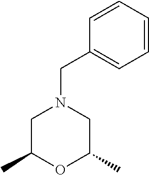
C1=CC=CC(CN2CC(C)OC(C)C2)=C1
